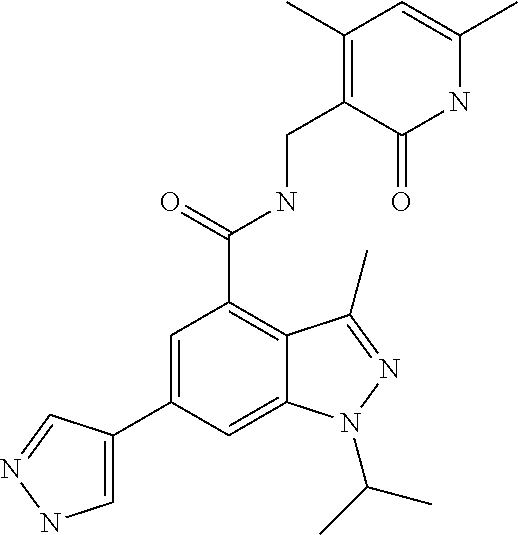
C1=C(C2=CNN=C2)C=C2C(=C1C(=O)NCC1=C(C)C=C(C)NC1=O)C(C)=NN2C(C)C
